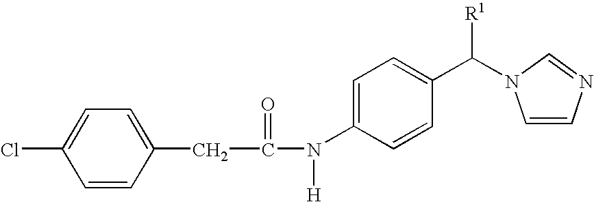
C1=C(N([H])C(CC2=CC=C(Cl)C=C2)=O)C=CC(C([R1])N2C=CN=C2)=C1
